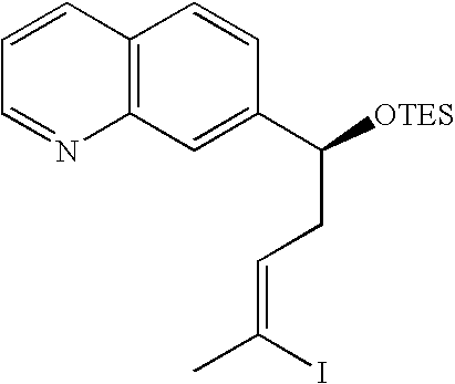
C12=C(C=CC(C([OTES])CC=C(C)I)=C1)C=CC=N2
